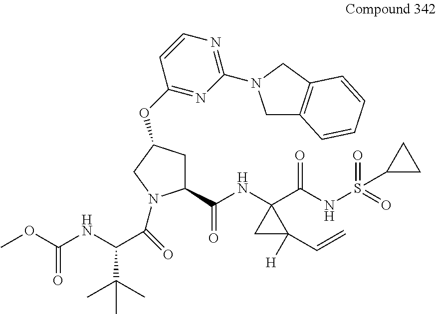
C1(C(NC2(C(NS(=O)(=O)C3CC3)=O)CC2([H])C=C)=O)CC(OC2=NC(N3CC4=C(C3)C=CC=C4)=NC=C2)CN1C(=O)C(NC(OC)=O)C(C)(C)C
